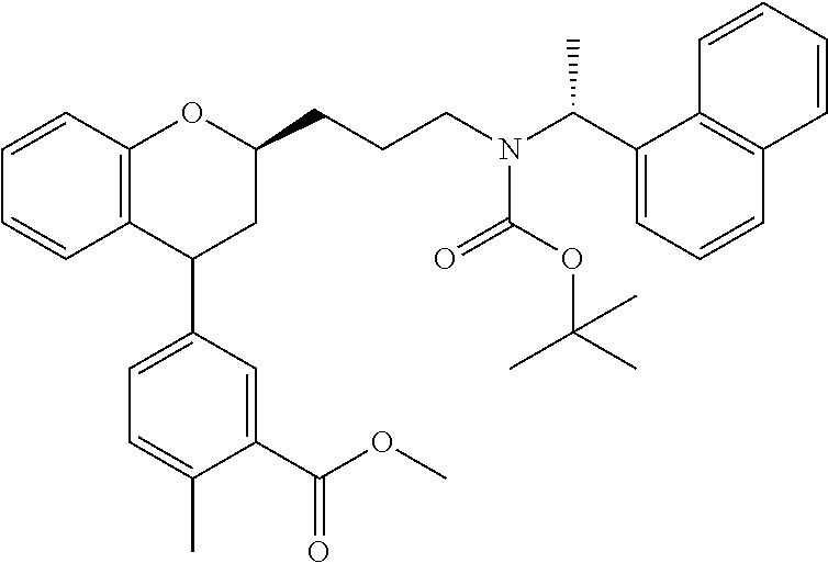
C12=C(C=CC=C1)OC(CCCN(C(C1=CC=CC3=C1C=CC=C3)C)C(OC(C)(C)C)=O)CC2C1=CC=C(C)C(C(OC)=O)=C1
